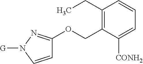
C1(CC)=C(COC2=NN([G])C=C2)C([CONH2])=CC=C1
